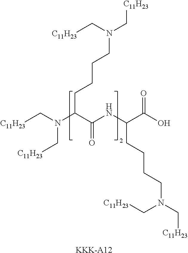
C(CC(NC(C(N(C[C11H23])C[C11H23])CCCCN(C[C11H23])C[C11H23])=O)C(O)=O)CCN(C[C11H23])C[C11H23].[KKK-A12]
